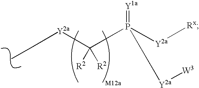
[Y2a](C([R2])([R2])P([Y2a][Rx])(=[Y1a])[Y2a][W3])CC
